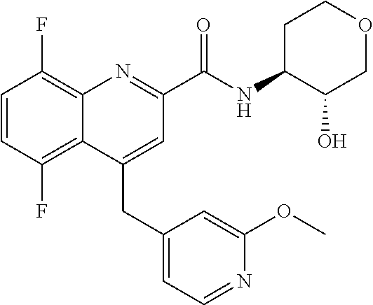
C(C1=CC(C(NC2C(O)COCC2)=O)=NC2=C(F)C=CC(F)=C12)C1=CC=NC(OC)=C1
